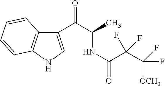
C1=CC2=C(C=C1)C(C(C(NC(C(C(F)(F)[OCH3])(F)F)=O)C)=O)=CN2
